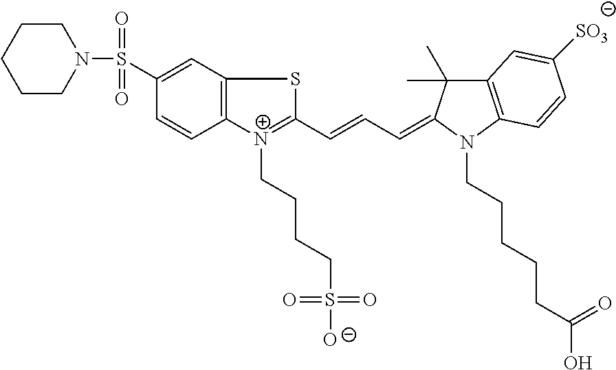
C1(S(=O)(=O)N2CCCCC2)=CC2=C(C=C1)[N+](CCCCS([O-])(=O)=O)=C(C=CC=C1C(C)(C)C3=C(N1CCCCCC(O)=O)C=CC([SO3])=C3)S2
